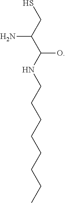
SCC(C(NCCCCCCCC)O)N
